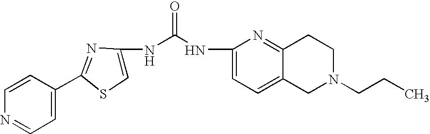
C1=CC(C2=NC(NC(=O)NC3=CC=C4C(=N3)CCN(CCC)C4)=CS2)=CC=N1
